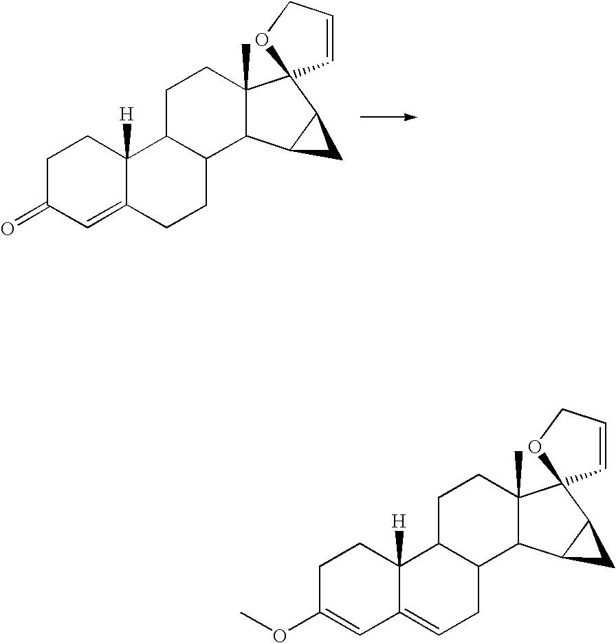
C1C(=O)C=C2C([H])(C1)C1C(CC2)C2C(C)(CC1)C1(C3C2C3)C=CCO1.C1C(OC)=CC2=CCC3C(C2([H])C1)CCC1(C)C3C2C(C13C=CCO3)C2
